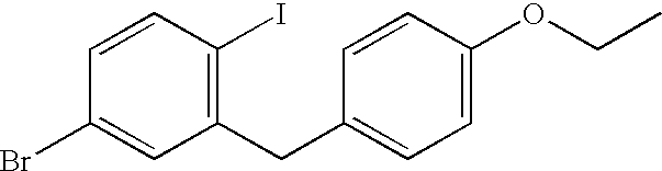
C1(CC2=CC=C(OCC)C=C2)=C(I)C=CC(Br)=C1
